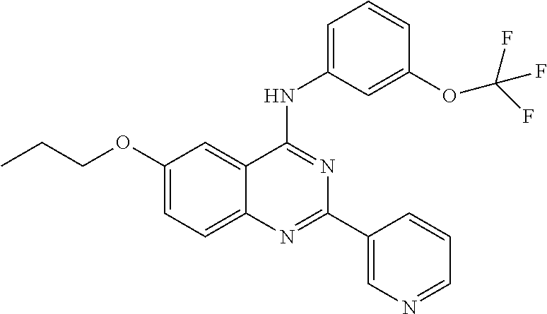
C1(OCCC)=CC=C2C(=C1)C(NC1=CC=CC(OC(F)(F)F)=C1)=NC(C1=CN=CC=C1)=N2
